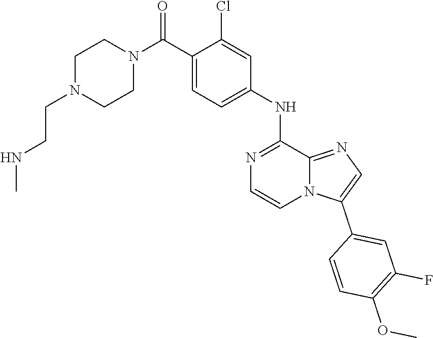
C12=NC=C(C3=CC(F)=C(OC)C=C3)N1C=CN=C2NC1=CC=C(C(N2CCN(CCNC)CC2)=O)C(Cl)=C1
